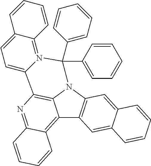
C12=C3C(=NC4=C1N(C1=C2C=C2C(=C1)C=CC=C2)C(C1=CC=CC=C1)(C1=CC=CC=C1)N1=C2C(=CC=C41)C=CC=C2)C=CC=C3
